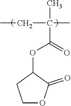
CC(CC)(C(OC1CCOC1=O)=O)C
